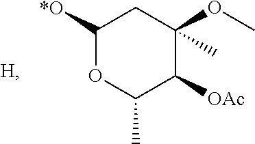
C1([*O])OC(C)C([OAc])C(C)(OC)C1
